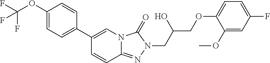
FC(F)(OC1=CC=C(C2=CN3C(=NN(CC(COC4=CC=C(F)C=C4OC)O)C3=O)C=C2)C=C1)F
